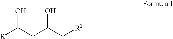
[R]C(CC(C[R1])O)O
